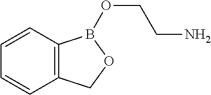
C12=C(C=CC=C1)B(OCCN)OC2
